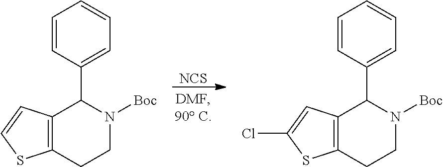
C1=CC(C2N([Boc])CCC3=C2C=CS3)=CC=C1.[NCS].C1=CC(C2N([Boc])CCC3=C2C=C(Cl)S3)=CC=C1
